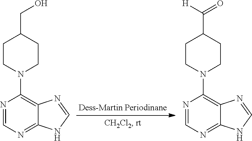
N1=CN=C2C(=C1N1CCC(CO)CC1)N=CN2.N1=CN=C2C(=C1N1CCC(C(=O)[H])CC1)N=CN2
